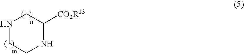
N1CC([CO2R13])NCC1
